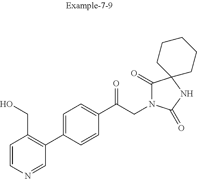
C1=CN=CC(C2=CC=C(C(CN3C(=O)C4(NC3=O)CCCCC4)=O)C=C2)=C1CO
